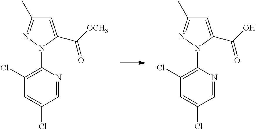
C1(Cl)=C(N2C(C(=O)[OCH3])=CC(C)=N2)N=CC(Cl)=C1.C1(Cl)=C(N2C(C(=O)O)=CC(C)=N2)N=CC(Cl)=C1
